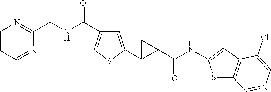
C1=CC=NC(CNC(=O)C2=CSC(C3CC3C(=O)NC3=CC4=C(S3)C=NC=C4Cl)=C2)=N1
